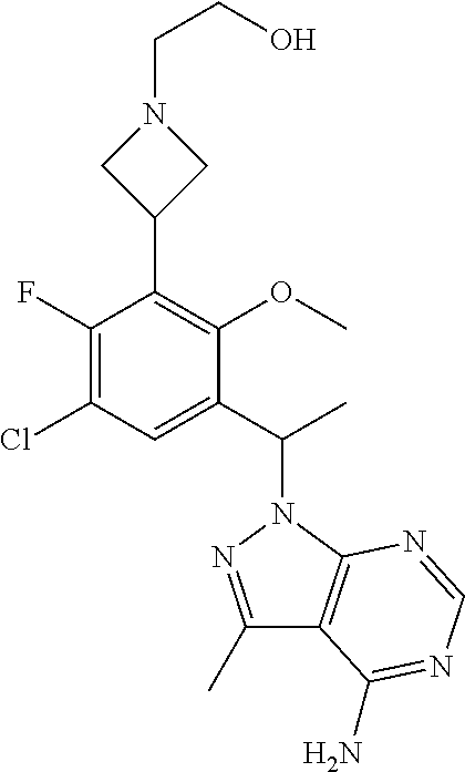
C1(F)=C(Cl)C=C(C(C)N2N=C(C)C3=C2N=CN=C3N)C(OC)=C1C1CN(CCO)C1
